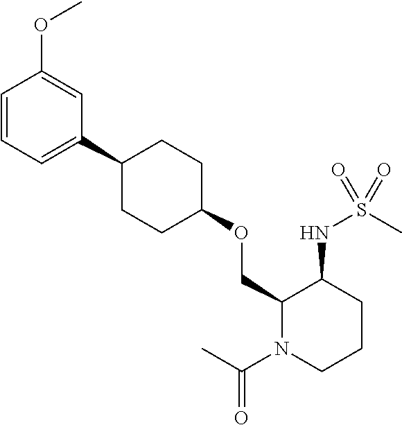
C1(OCC2N(C(=O)C)CCCC2NS(=O)(C)=O)CCC(C2=CC=CC(OC)=C2)CC1
